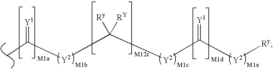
[Y2](C([Y2]C([Y2][Ry])=[Y1])([Ry])[RY])C(=[Y1])C
